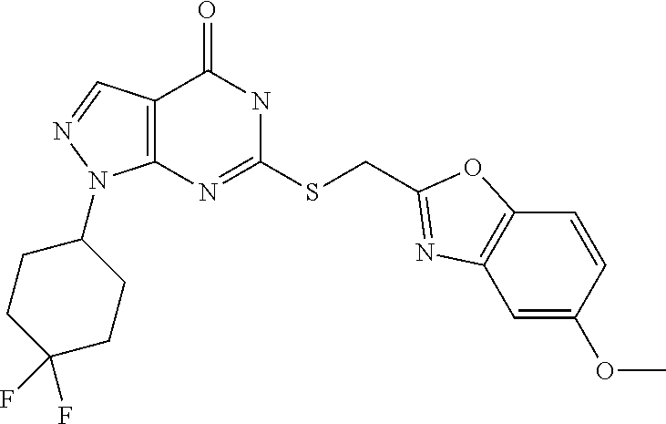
C12=C(N=C(SCC3=NC4=C(C=CC(OC)=C4)O3)NC1=O)N(C1CCC(F)(F)CC1)N=C2
